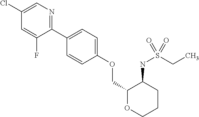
C1(Cl)=CN=C(C2=CC=C(OCC3OCCCC3NS(CC)(=O)=O)C=C2)C(F)=C1
